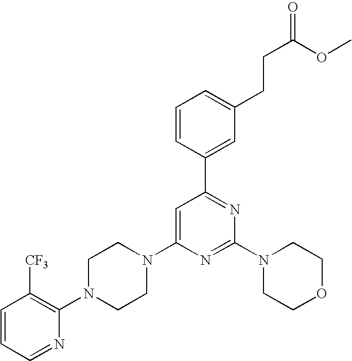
C1=CC(C2=NC(N3CCOCC3)=NC(N3CCN(C4=C([CF3])C=CC=N4)CC3)=C2)=CC(CCC(OC)=O)=C1
